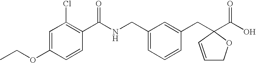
C1=C(OCC)C=CC(C(NCC2=CC=CC(CC3(C(O)=O)C=CCO3)=C2)=O)=C1Cl
